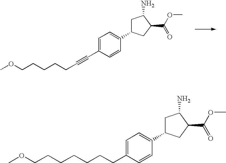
COCCCCCC#CC1=CC=C(C2CC(N)C(C(OC)=O)C2)C=C1.COCCCCCCCC1=CC=C(C2CC(N)C(C(OC)=O)C2)C=C1
